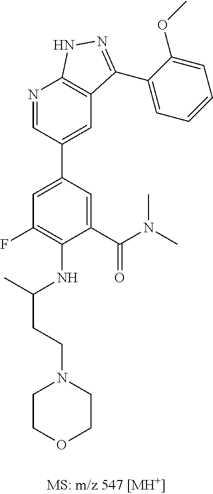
C1=C(C(N(C)C)=O)C(NC(CCN2CCOCC2)C)=C(F)C=C1C1=CC2=C(N=C1)NN=C2C1=CC=CC=C1OC
